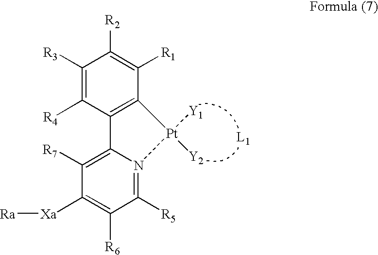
C1([R3])=C([R4])C2=C(C([R1])=C1[R2])[Pt]([Y1])([Y2])N1=C([R5])C([R6])=C([Xa][Ra])C([R7])=C21
